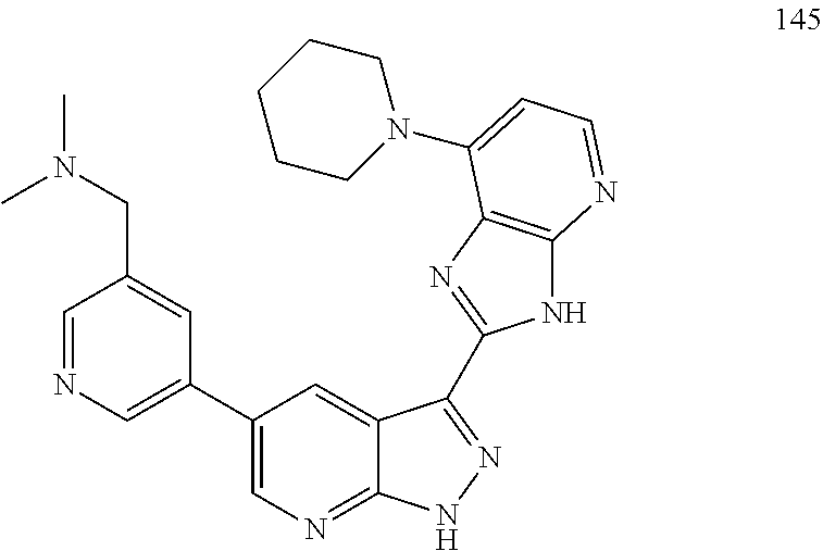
C1=NC=C(C2=CN=C3C(=C2)C(C2=NC4=C(N2)N=CC=C4N2CCCCC2)=NN3)C=C1CN(C)C
